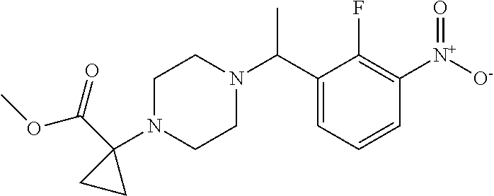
C1=C(C(N2CCN(C3(C(OC)=O)CC3)CC2)C)C(F)=C([N+]([O-])=O)C=C1
